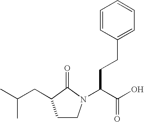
C1=CC=CC(CCC(C(O)=O)N2C(=O)C(CC(C)C)CC2)=C1
